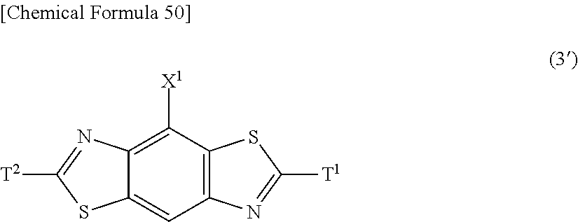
C12=C([X1])C3=C(C=C1SC([T2])=N2)N=C([T1])S3
